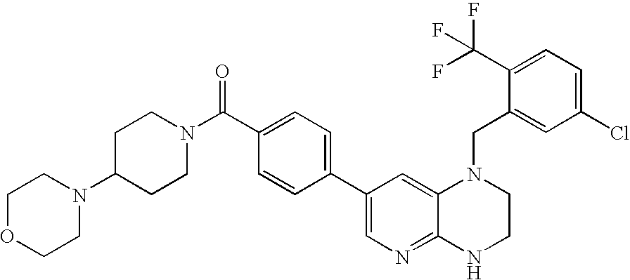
C1C(N2CCOCC2)CCN(C(C2=CC=C(C3=CN=C4C(=C3)N(CC3=CC(Cl)=CC=C3C(F)(F)F)CCN4)C=C2)=O)C1
